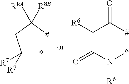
C(*)(CC([#])([R8B])[R8A])([R7])[R7].C(C(N(*)[R6])=O)(C([#])=O)[R6]
